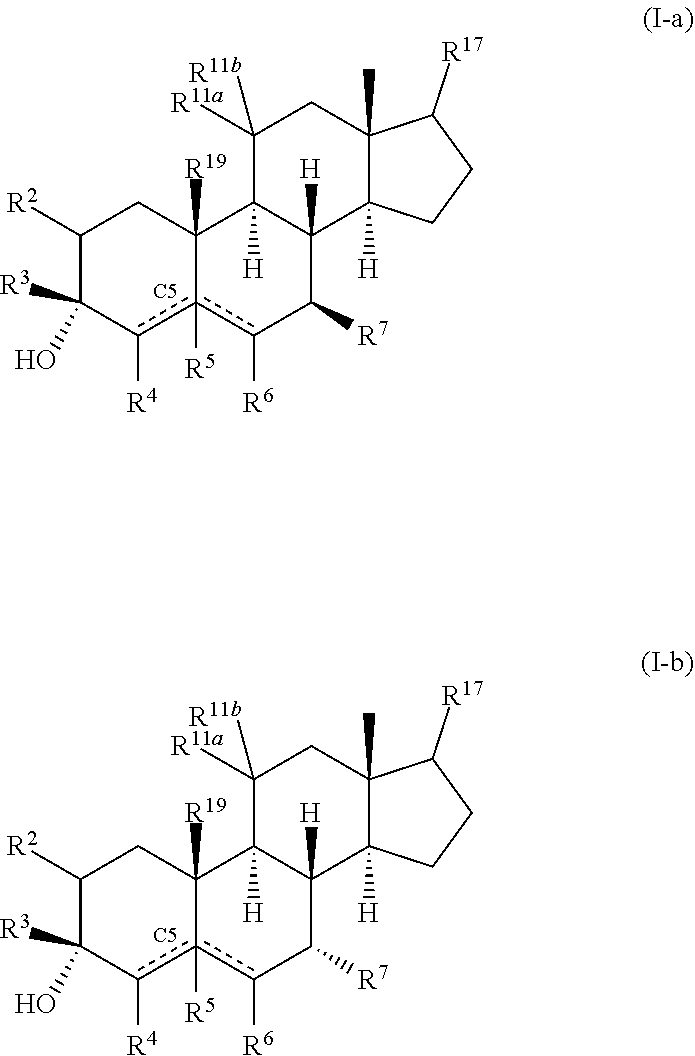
C1([R2])C(O)([R3])c([R4])c2([R5])c([R6])C([R7])C3([H])C([H])(C2([R19])C1)C([R11a])([R11b])CC1(C)C3([H])CCC1[R17].[C5].C1([R2])C(O)([R3])c([R4])c2([R5])c([R6])C([R7])C3([H])C([H])(C2([R19])C1)C([R11a])([R11b])CC1(C)C3([H])CCC1[R17].[C5]
